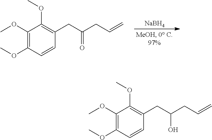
[NaBH4].C1(OC)=C(OC)C=CC(CC(CC=C)=O)=C1OC.C1(OC)=C(OC)C=CC(CC(CC=C)O)=C1OC
